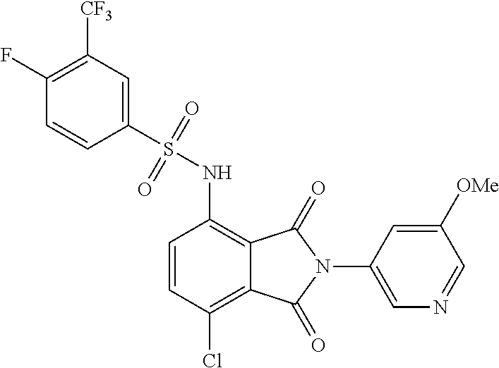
C1=CC(Cl)=C2C(=C1NS(C1=CC([CF3])=C(F)C=C1)(=O)=O)C(=O)N(C1=CN=CC([OMe])=C1)C2=O
